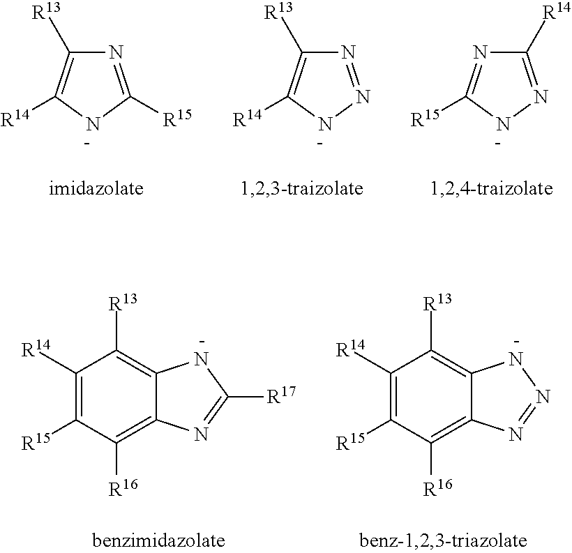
N1=NNC([R14])=C1[R13].C1([R14])=NNC([R15])=N1.N1=C([R15])NC([R14])=C1[R13].C1([R14])=C([R15])C([R16])=C2C(=C1[R13])NC([R17])=N2.C1([R14])=C([R15])C([R16])=C2C(=C1[R13])NN=N2
